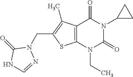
C12=C(N(CC)C(=O)N(C3CC3)C1=O)SC(CN1C(=O)NC=N1)=C2C
